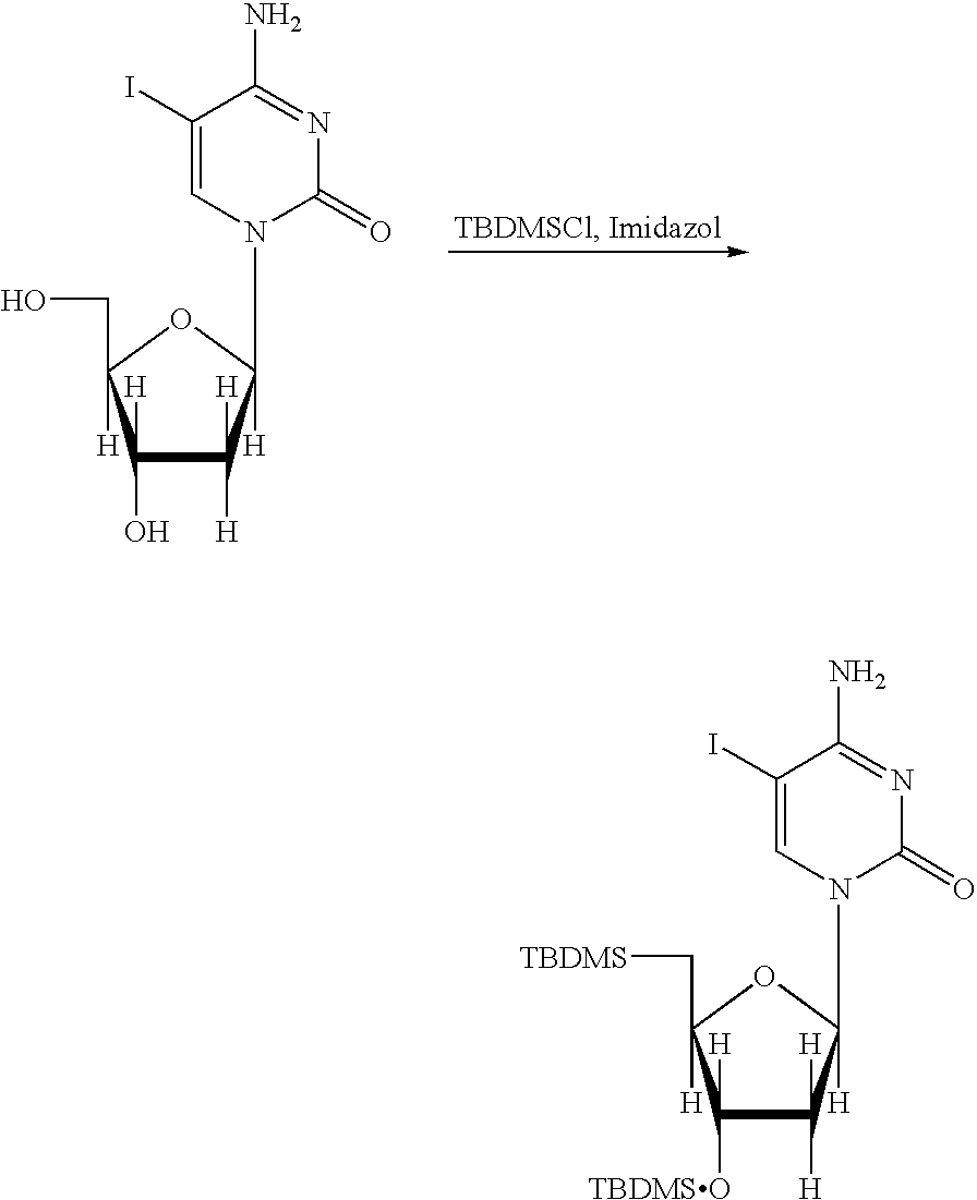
C1(I)=CN(C2([H])OC(CO)([H])C([H])(O)C2([H])[H])C(=O)N=C1N.C1(I)=CN(C2([H])OC(C[TBDMS])([H])C([H])([TBDMSO])C2([H])[H])C(=O)N=C1N
